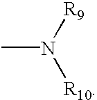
CN([R9])[R10]
